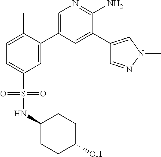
C1=C(C)C(C2=CN=C(N)C(C3=CN(C)N=C3)=C2)=CC(S(=O)(=O)NC2CCC(O)CC2)=C1
